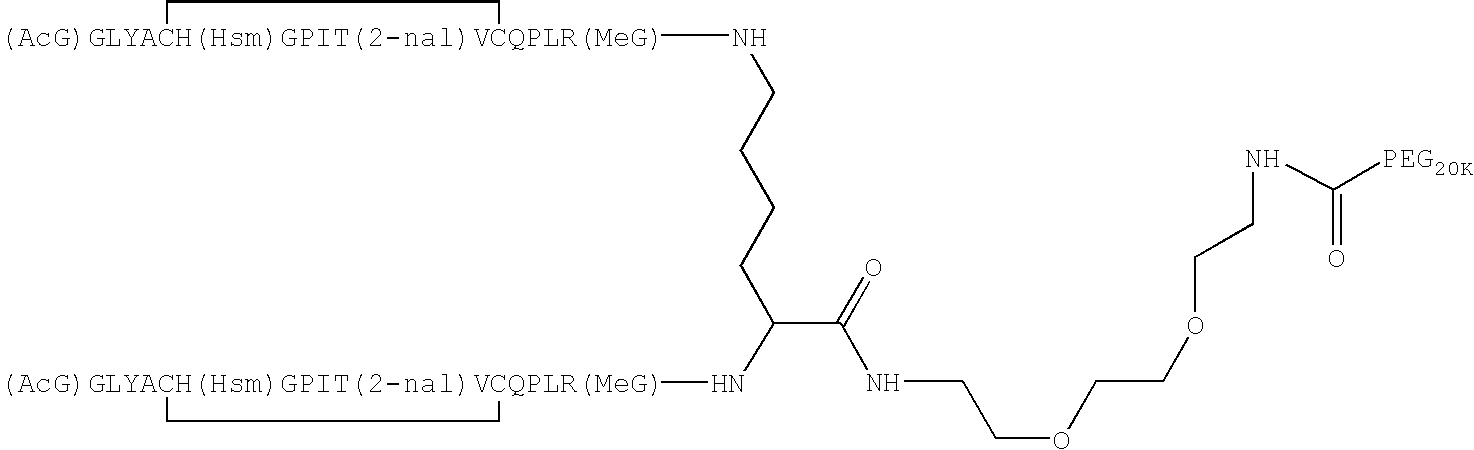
C(CCCC(C(=O)NCCOCCOCCNC([PEG20K])=O)N[(AcG)GLYACH(Hsm)GPIT(2-nal)VCQPLR(MeG)]1CC1)N[(AcG)GLYACH(Hsm)GPIT(2-nal)VCQPLR(MeG)]1CC1
